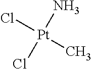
[Pt](N)(Cl)(C)Cl
